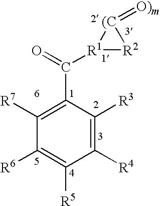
C1([R7])=C(C(=O)[R1]2[R2][(C]2=[O)m])C([R3])=C([R4])C([R5])=C1[R6]
